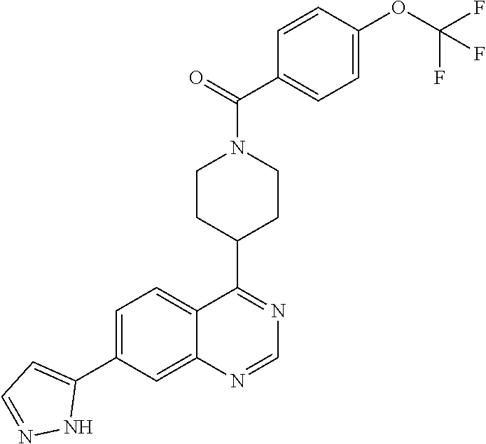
C1(C2=CC=C3C(=C2)N=CN=C3C2CCN(C(=O)C3=CC=C(OC(F)(F)F)C=C3)CC2)=CC=NN1
